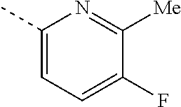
C1(C)=CC=C(F)C([Me])=N1
